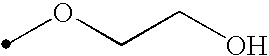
O(CCO)C
